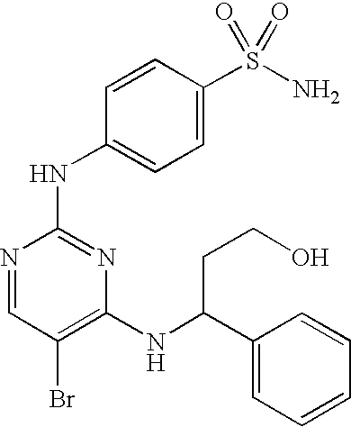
N1=CC(Br)=C(NC(C2=CC=CC=C2)CCO)N=C1NC1=CC=C(S(N)(=O)=O)C=C1
